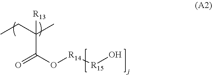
O=C(O[R14][R15]O)C(CC)(C)[R13]
